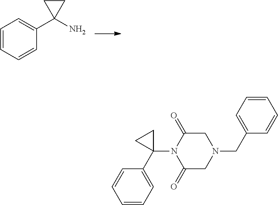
C1=CC=CC(C2(N)CC2)=C1.C1=CC=C(C2(N3C(=O)CN(CC4=CC=CC=C4)CC3=O)CC2)C=C1
